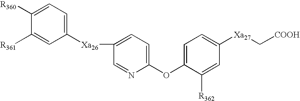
C1([R360])=CC=C([Xa26]C2=CC=C(OC3=CC=C([Xa27]C[COOH])C=C3[R362])N=C2)C=C1[R361]
